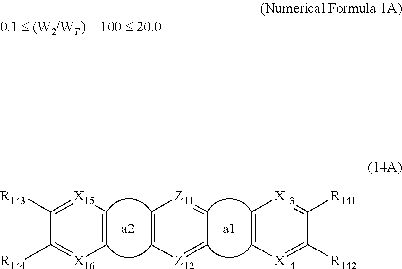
C1([R143])=[X15]C=C[X16]=C1[R144].C1=C[Z12]=CC=[Z11]1.C1=C[X14]=C([R142])C([R141])=[X13]1
